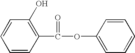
C1=CC(C(=O)OC2=CC=CC=C2)=C(O)C=C1
